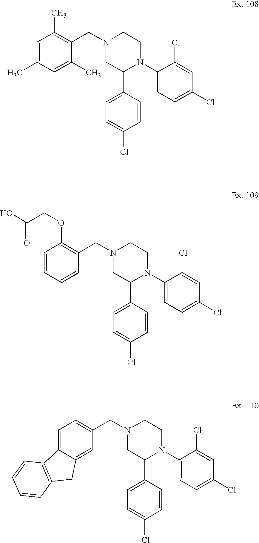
N1(CC2=C(C)C=C(C)C=C2C)CC(C2=CC=C(Cl)C=C2)N(C2=CC=C(Cl)C=C2Cl)CC1.N1(CC2=C(OCC(O)=O)C=CC=C2)CC(C2=CC=C(Cl)C=C2)N(C2=CC=C(Cl)C=C2Cl)CC1.N1(CC2=CC=C3C(=C2)CC2=C3C=CC=C2)CC(C2=CC=C(Cl)C=C2)N(C2=CC=C(Cl)C=C2Cl)CC1
